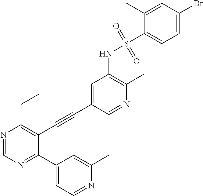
N1=CC(C#CC2=C(CC)N=CN=C2C2=CC=NC(C)=C2)=CC(NS(=O)(C2=CC=C(Br)C=C2C)=O)=C1C
